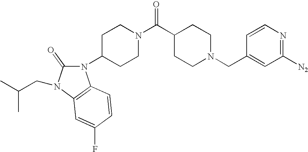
N1(C2CCN(C(=O)C3CCN(CC4=CC([N2])=NC=C4)CC3)CC2)C(=O)N(CC(C)C)C2=C1C=CC(F)=C2
